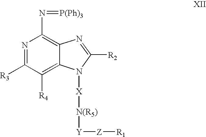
N(=[P(Ph)3])C1=C2C(=C([R4])C([R3])=N1)N([X][N(R5)][Y][Z][R1])C([R2])=N2
